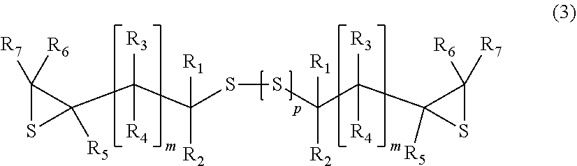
C1([R7])([R6])C(C(C(SSC(C(C2([R5])C([R6])([R7])S2)([R3])[R4])([R2])[R1])([R1])[R2])([R3])[R4])([R5])S1
